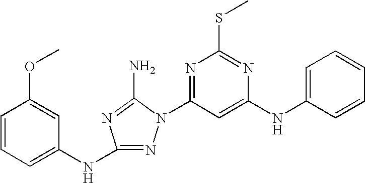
N1=C(NC2=CC=CC(OC)=C2)N=C(N)N1C1=NC(SC)=NC(NC2=CC=CC=C2)=C1
